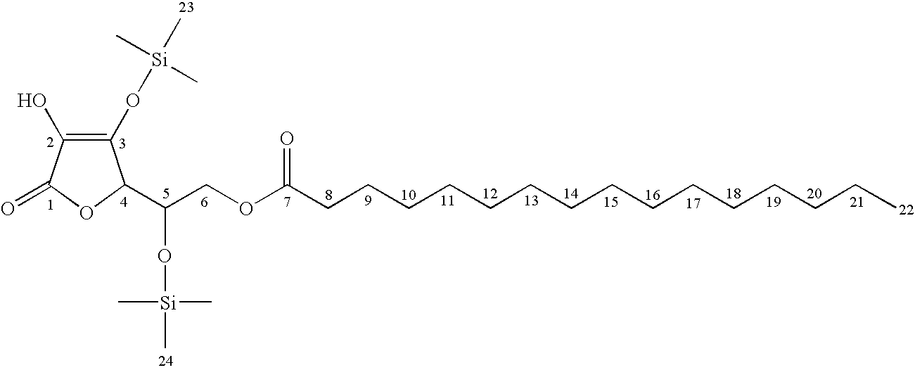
C1(O[Si](C)(C)C)=C(O)C(=O)OC1C(COC(CCCCCCCCCCCCCCC)=O)O[Si](C)(C)C
